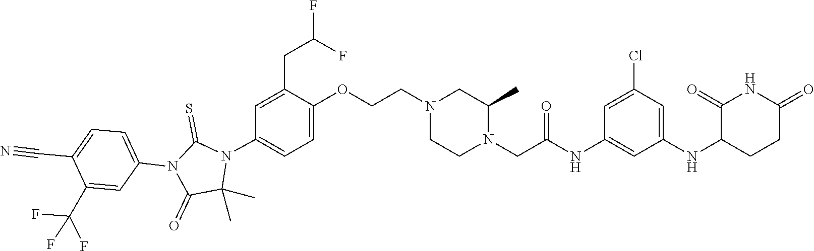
C1(C)(C)N(C2=CC=C(OCCN3CCN(CC(NC4=CC(NC5C(=O)NC(=O)CC5)=CC(Cl)=C4)=O)C(C)C3)C(CC(F)F)=C2)C(=S)N(C2=CC=C(C#N)C(C(F)(F)F)=C2)C1=O
